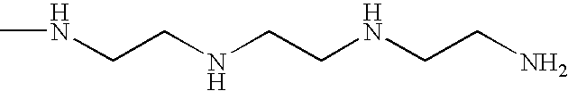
C(CNCCNCCN)NC
